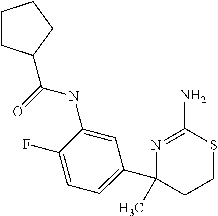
N1=C(N)SCCC1(C1=CC=C(F)C(NC(=O)C2CCCC2)=C1)C
